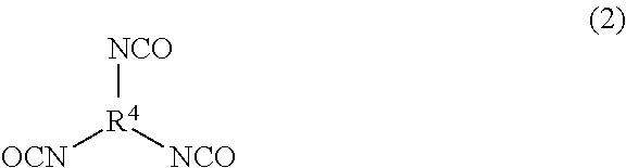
[NCO][R4]([NCO])[OCN]
